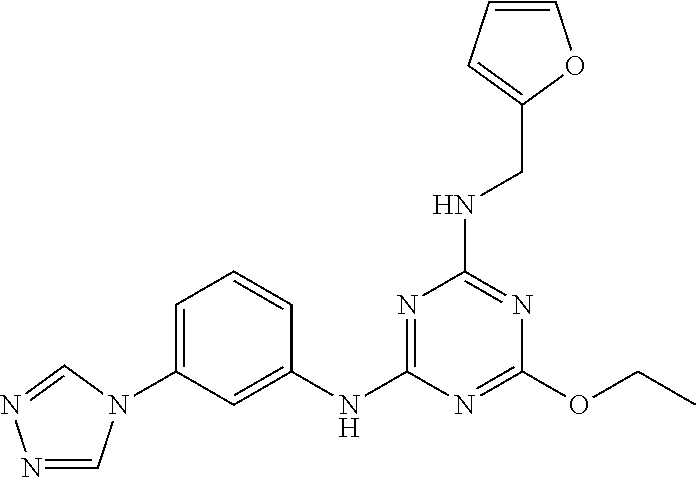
C1(OCC)=NC(NC2=CC(N3C=NN=C3)=CC=C2)=NC(NCC2=CC=CO2)=N1
